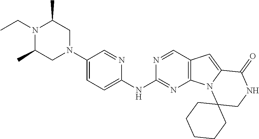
N1(CC)C(C)CN(C2=CC=C(NC3=NC4=C(C=N3)C=C3N4C4(CNC3=O)CCCCC4)N=C2)CC1C
